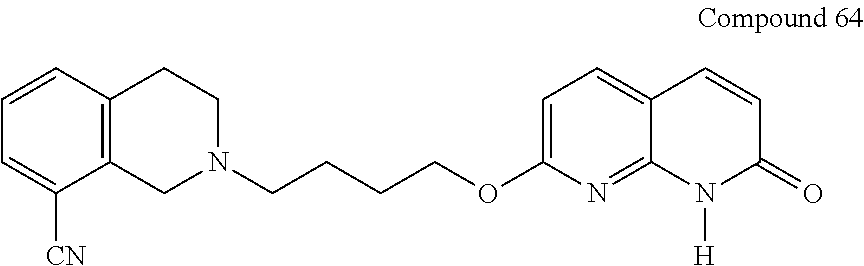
C12=C(CN(CCCCOC3=CC=C4C(=N3)N([H])C(=O)C=C4)CC1)C([CN])=CC=C2
